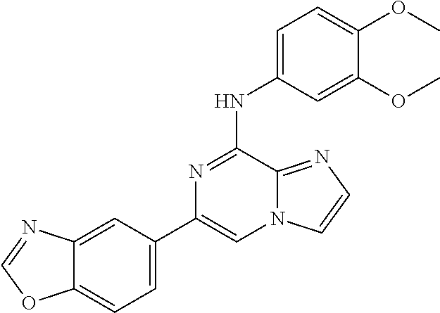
C12=CC(C3=CN4C(=NC=C4)C(NC4=CC=C(OC)C(OC)=C4)=N3)=CC=C1OC=N2
